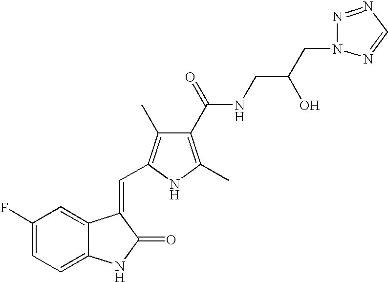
C1(F)=CC=C2C(=C1)C(=CC1=C(C)C(C(=O)NCC(O)CN3N=NC=N3)=C(C)N1)C(=O)N2
